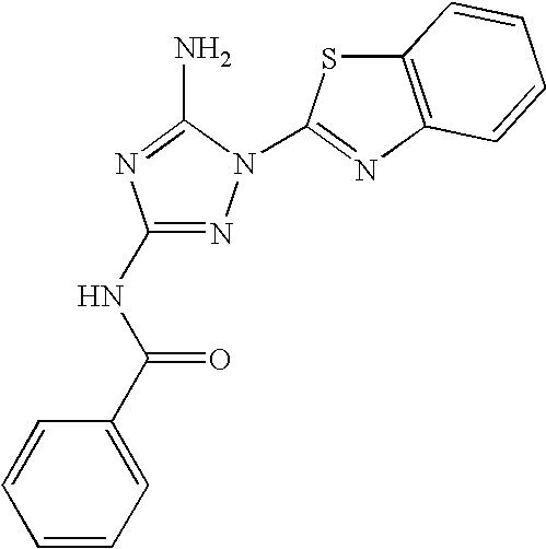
N1=C(NC(C2=CC=CC=C2)=O)N=C(N)N1C1=NC2=C(S1)C=CC=C2
